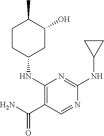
C1(NC2CC(O)C(C)CC2)=C(C(N)=O)C=NC(NC2CC2)=N1
